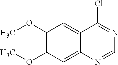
N1=C(Cl)C2=CC(OC)=C(OC)C=C2N=C1
